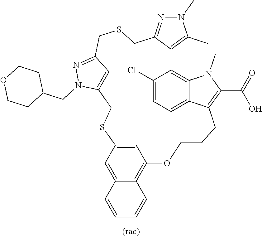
N1=C2C=C(N1CC1CCOCC1)CSC1=CC(=C3C(=C1)C=CC=C3)OCCCC1=C(C(=O)O)N(C)C3=C(C4=C(C)N(C)N=C4CSC2)C(Cl)=CC=C31
